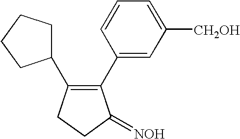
C1(C2=CC([CH2OH])=CC=C2)=C(C2CCCC2)CCC1=[NOH]
